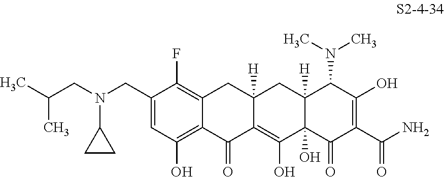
C1(CN(CC(C)C)C2CC2)=CC(O)=C2C(=C1F)CC1([H])C(=C(O)C3(O)C([H])(C1)C(N(C)C)C(O)=C(C(N)=O)C3=O)C2=O
